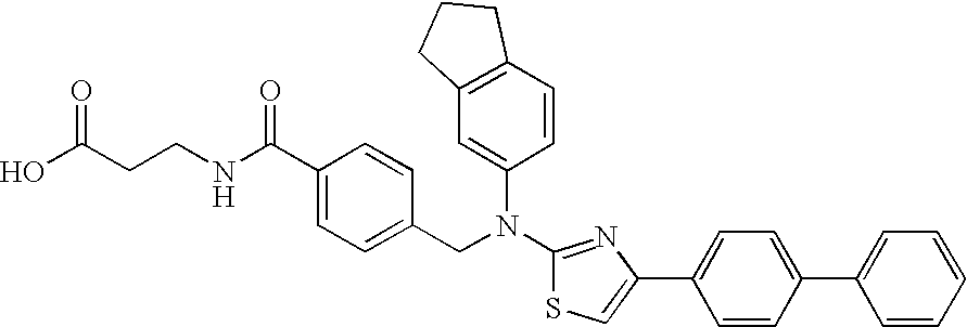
C(CCNC(C1=CC=C(CN(C2=CC3=C(C=C2)CCC3)C2=NC(C3=CC=C(C4=CC=CC=C4)C=C3)=CS2)C=C1)=O)(O)=O
